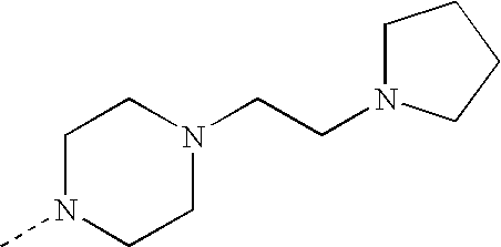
C1N(C)CCN(CCN2CCCC2)C1
